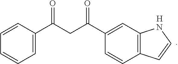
C1=CC(C(CC(C2=CC3=C(C=C2)C=CN3)=O)=O)=CC=C1.[H]
